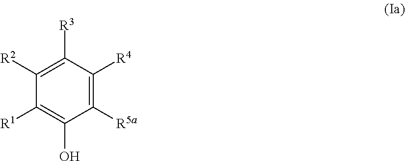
C1([R5a])=C([R4])C([R3])=C([R2])C([R1])=C1O
